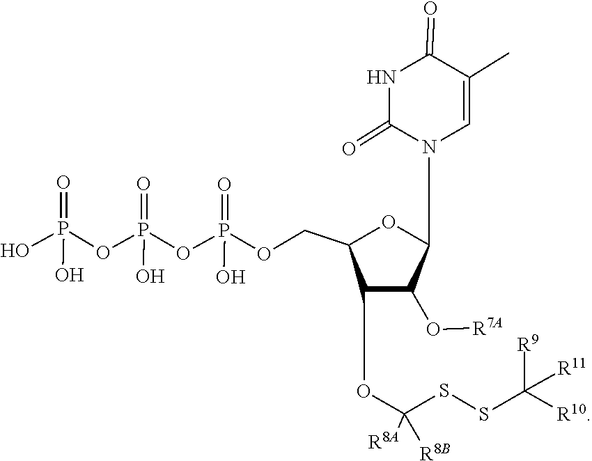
[R9]C(SSC(OC1C(COP(O)(=O)OP(OP(=O)(O)O)(O)=O)OC(N2C(=O)NC(=O)C(C)=C2)C1O[R7A])([R8A])[R8B])([R11])[R10]
